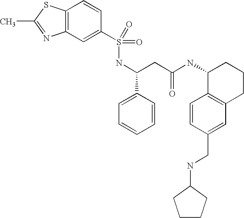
N(C(CC(NC1C2=C(CCC1)C=C(CNC1CCCC1)C=C2)=O)C1=CC=CC=C1)S(=O)(=O)C1=CC2=C(C=C1)SC(C)=N2
